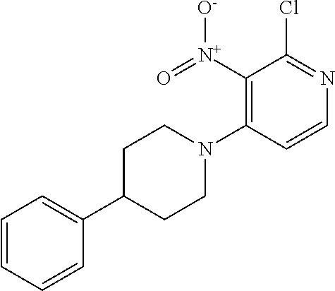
C1=CC=CC(C2CCN(C3=C([N+](=O)[O-])C(Cl)=NC=C3)CC2)=C1
